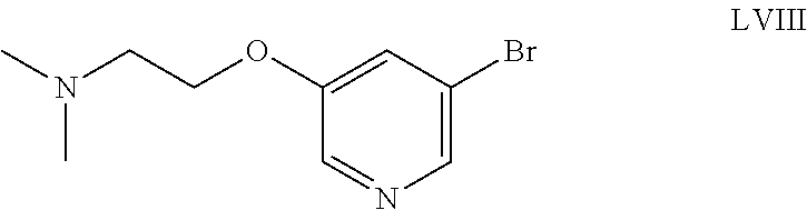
O(C1=CC(Br)=CN=C1)CCN(C)C
